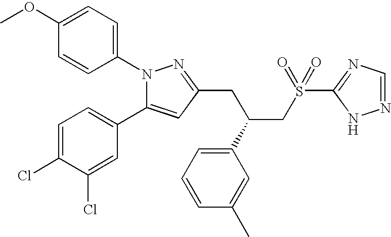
C(C(CC1=NN(C2=CC=C(OC)C=C2)C(C2=CC=C(Cl)C(Cl)=C2)=C1)C1=CC=CC(C)=C1)S(C1=NC=NN1)(=O)=O
